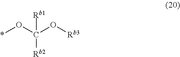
C([Rb2])(O*)(O[Rb3])[Rb1]
